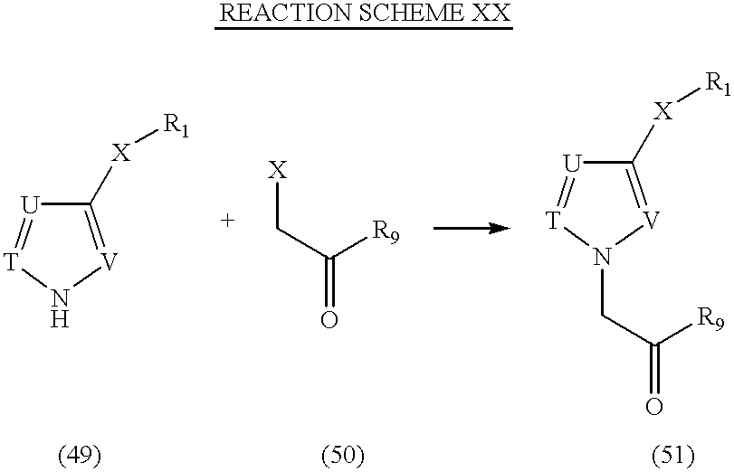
[REACTION SCHEME XX].C1([X][R1])=[V]N[T]=[U]1.[X]CC([R9])=O.C1([X][R1])=[V]N(CC(=O)[R9])[T]=[U]1
